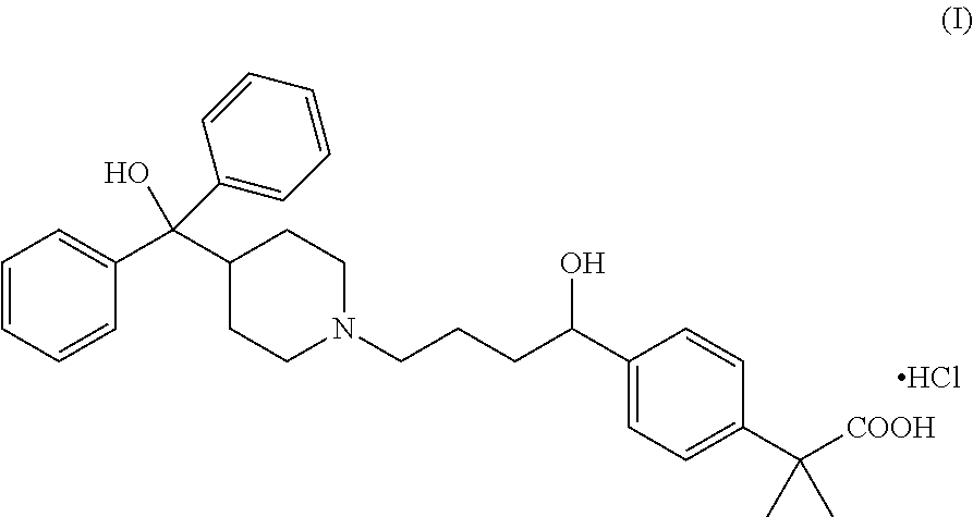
C1=CC=CC(C(C2CCN(CCCC(C3=CC=C(C([COOH])(C)C)C=C3)O)CC2)(O)C2=CC=CC=C2)=C1.Cl
